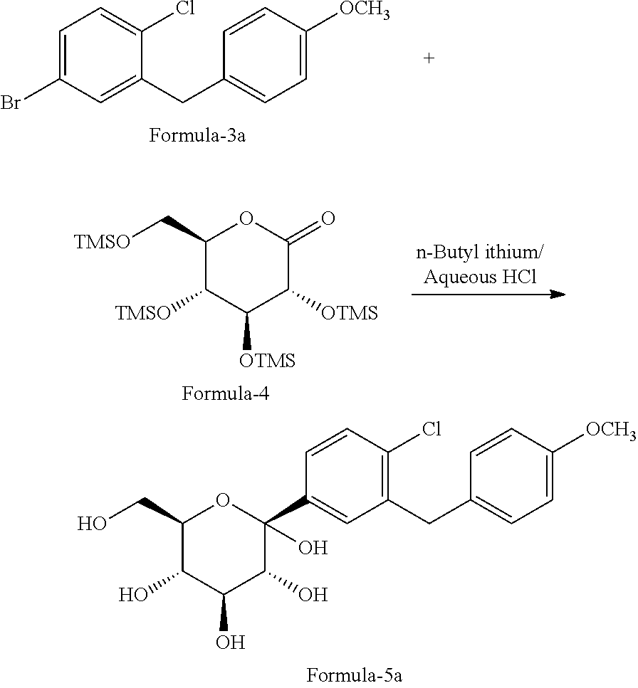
C1(CO)C(O)C(O)C(O)C(C2=CC(CC3=CC=C([OCH3])C=C3)=C(Cl)C=C2)(O)O1.C1=C(Br)C=C(CC2=CC=C([OCH3])C=C2)C(Cl)=C1.C1(C[TMSO])C([TMSO])C([OTMS])C([OTMS])C(=O)O1
